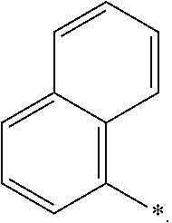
C1=C2C(=C(*)C=C1)C=CC=C2
